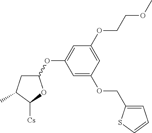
C1(OC2=CC(OCCOC)=CC(OCC3=CC=CS3)=C2)CC(C)C([Cs])O1
